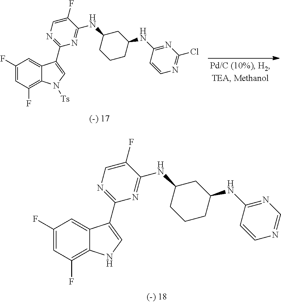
C1(NC2=NC(C3=CN([Ts])C4=C(F)C=C(F)C=C43)=NC=C2F)CCCC(NC2=NC(Cl)=NC=C2)C1.C1(NC2=NC(C3=CNC4=C(F)C=C(F)C=C43)=NC=C2F)CCCC(NC2=NC=NC=C2)C1
